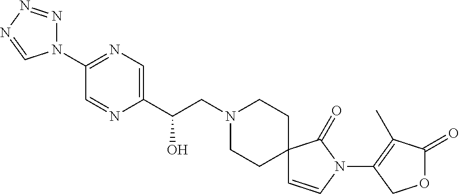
C1(C(CN2CCC3(CC2)C=CN(C2=C(C)C(=O)OC2)C3=O)O)=CN=C(N2N=NN=C2)C=N1
